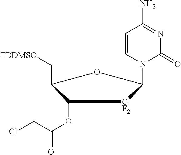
C1(OC(CCl)=O)C(C[TBDMSO])OC(N2C(=O)N=C(N)C=C2)[CF2]1
